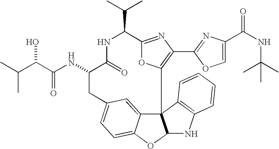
C123C4=CC(=CC=C4OC1NC1=C2C=CC=C1)CC(NC(=O)C(O)C(C)C)C(=O)NC(C(C)C)C1=NC(C2=NC(C(NC(C)(C)C)=O)=CO2)=C3O1
